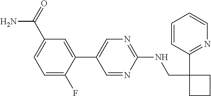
C1(C2=CC(C(N)=O)=CC=C2F)=CN=C(NCC2(C3=NC=CC=C3)CCC2)N=C1
